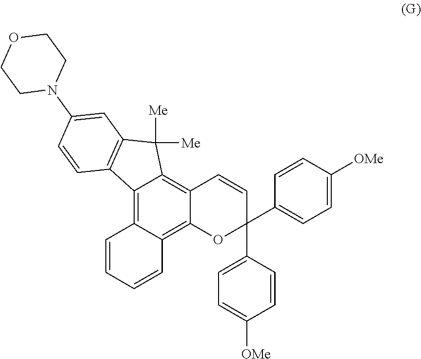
C1=CC=CC2=C3C(=C4C(=C12)C1=C(C4([Me])[Me])C=C(N2CCOCC2)C=C1)C=CC(C1=CC=C([OMe])C=C1)(C1=CC=C([OMe])C=C1)O3
